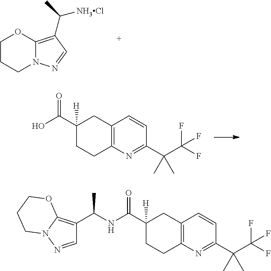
C12=C(N=C(C(C)(C(F)(F)F)C)C=C1)CCC(C(O)=O)([H])C2.C1CCN2C(=C(C(C)[NH3Cl])C=N2)O1.C12=C(N=C(C(C)(C)C(F)(F)F)C=C1)CCC(C(NC(C1=C3N(N=C1)CCCO3)C)=O)([H])C2
